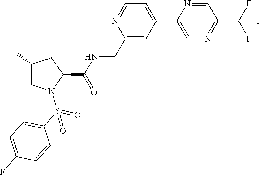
N1=CC=C(C2=CN=C(C(F)(F)F)C=N2)C=C1CNC(C1N(S(C2=CC=C(F)C=C2)(=O)=O)CC(F)C1)=O
